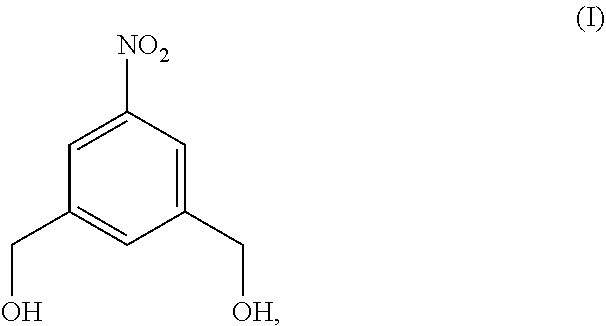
C1([NO2])=CC(CO)=CC(C[OH])=C1
